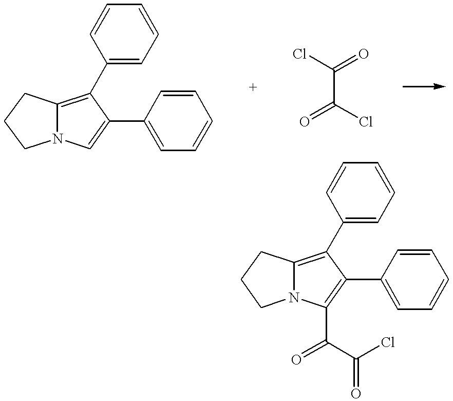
N12C(=C(C3=CC=CC=C3)C(C3=CC=CC=C3)=C1)CCC2.C(C(=O)Cl)(Cl)=O.N12C(=C(C3=CC=CC=C3)C(C3=CC=CC=C3)=C1C(=O)C(Cl)=O)CCC2
